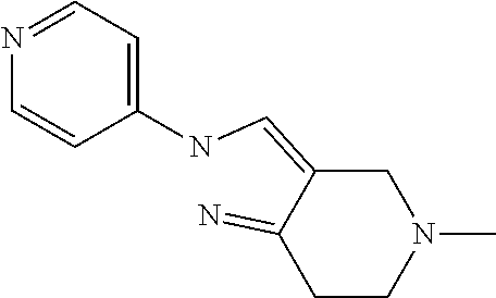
C1C(=CNC2=CC=NC=C2)C(=N)CCN1C
